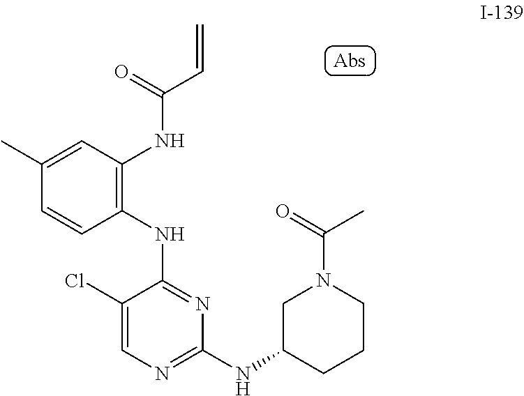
C1(Cl)=CN=C(NC2CCCN(C(C)=O)C2)N=C1NC1=C(NC(C=C)=O)C=C(C)C=C1
